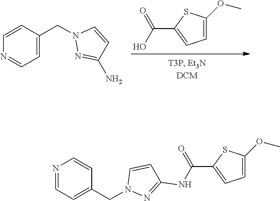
N1(CC2=CC=NC=C2)N=C(N)C=C1.C(O)(=O)C1=CC=C(OC)S1.N1(CC2=CC=NC=C2)C=CC(NC(=O)C2=CC=C(OC)S2)=N1
